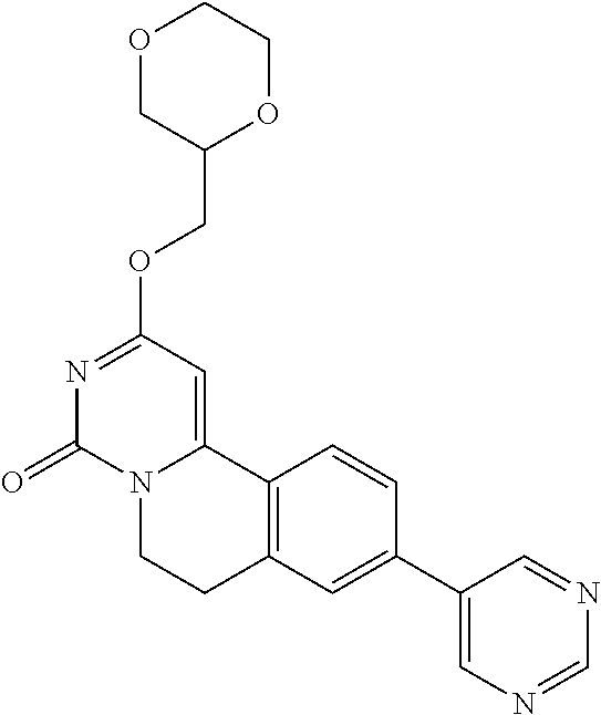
O1CC(COC2=NC(=O)N3C(=C2)C2=C(CC3)C=C(C3=CN=CN=C3)C=C2)OCC1
